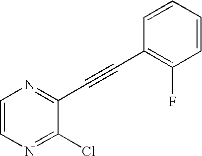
C1=CN=C(Cl)C(C#CC2=C(F)C=CC=C2)=N1
